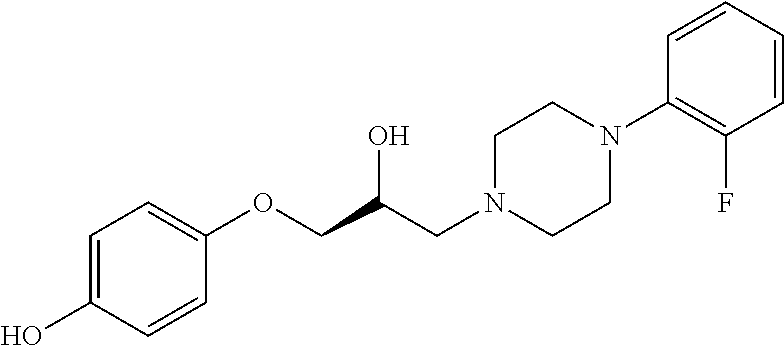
C1=CC(OCC(CN2CCN(C3=C(F)C=CC=C3)CC2)O)=CC=C1O
